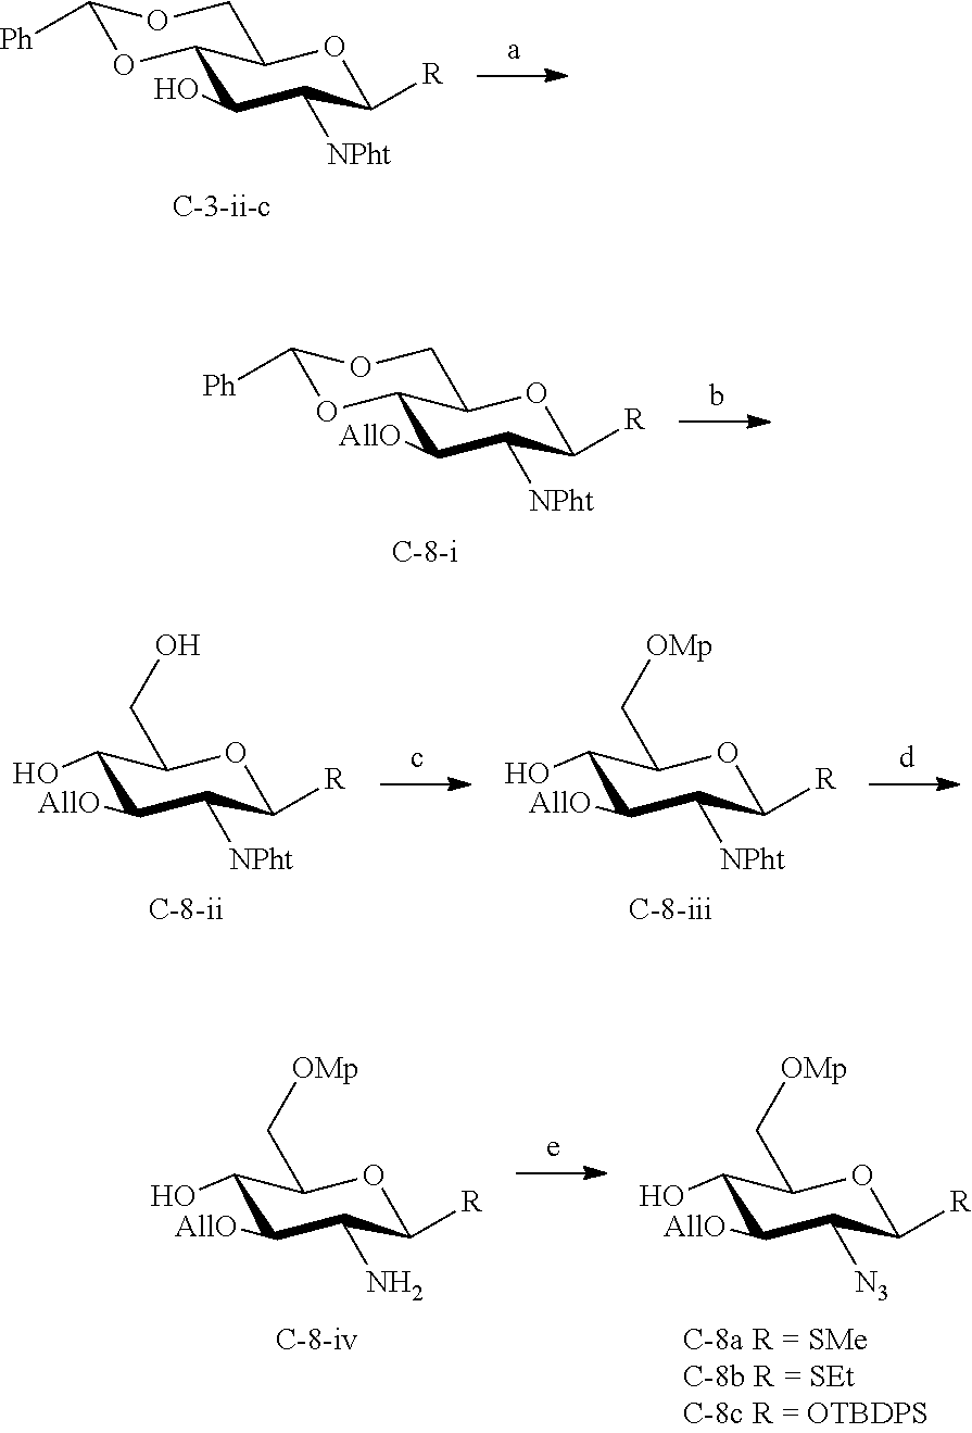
C1(O)C([NPht])C([R])OC2C1OC([Ph])OC2.C1([AllO])C([NPht])C([R])OC2C1OC([Ph])OC2.C1(O)C([AllO])C([NPht])C([R])OC1CO.C1(O)C([AllO])C([NPht])C([R])OC1C[OMp].C1(O)C([AllO])C(N)C([R])OC1C[OMp].C1(O)C([AllO])C([N3])C([R])OC1C[OMp]
